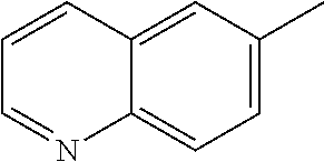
C12=CC=C(C)C=C1C=CC=N2
